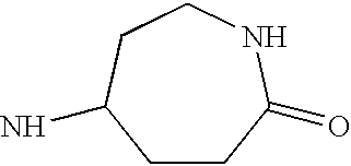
C1CC(=O)NCCC1N
